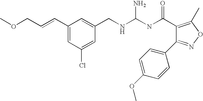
COCC=CC1=CC(Cl)=CC(CNC(NC(=O)C2=C(C)ON=C2C2=CC=C(OC)C=C2)N)=C1
